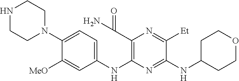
C1(N2CCNCC2)=CC=C(NC2=C(C(N)=O)N=C([Et])C(NC3CCOCC3)=N2)C=C1[MeO]
